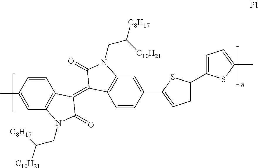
C1=CC(C)=CC2=C1C(=C1C3=C(C=C(C4=CC=C(C5=CC=C(C)S5)S4)C=C3)N(CC([C10H21])[C8H17])C1=O)C(=O)N2CC([C10H21])[C8H17]
